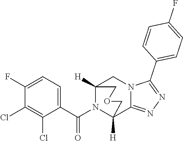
C1(F)=CC=C(C(N2C3([H])C4=NN=C(C5=CC=C(F)C=C5)N4CC2([H])COC3)=O)C(Cl)=C1Cl
